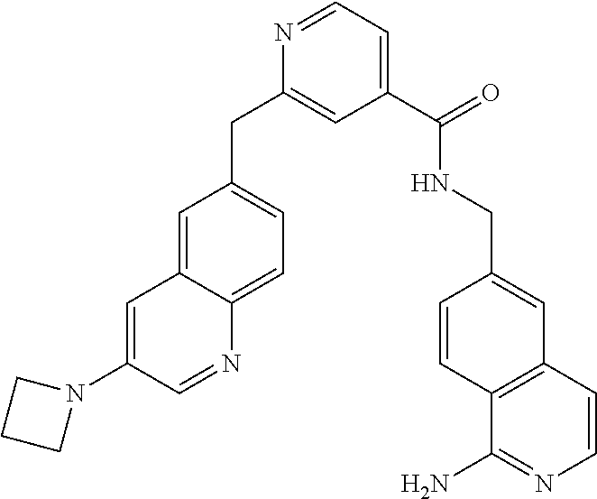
C1(C(=O)NCC2=CC3=C(C=C2)C(N)=NC=C3)=CC=NC(CC2=CC=C3C(=C2)C=C(N2CCC2)C=N3)=C1
